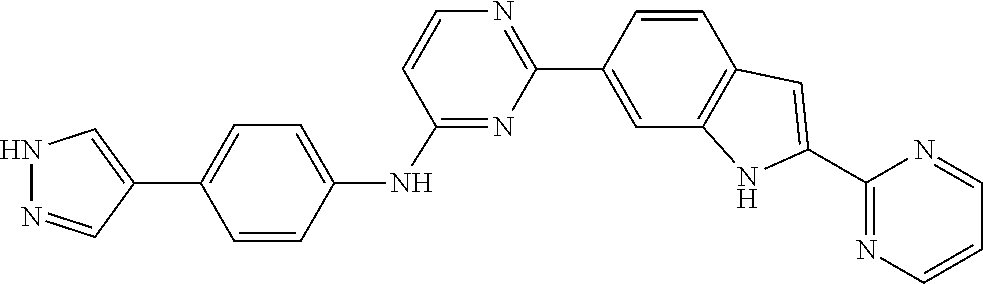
N1=CC=CN=C1C1=CC2=C(C=C(C3=NC=CC(NC4=CC=C(C5=CNN=C5)C=C4)=N3)C=C2)N1
